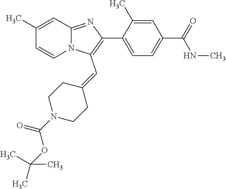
C1(C)=CC2=NC(C3=CC=C(C(=O)NC)C=C3C)=C(C=C3CCN(C(OC(C)(C)C)=O)CC3)N2C=C1
